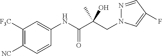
C1([F3C])=C([NC])C=CC(NC(=O)C(CN2N=CC(F)=C2)(C)O)=C1
